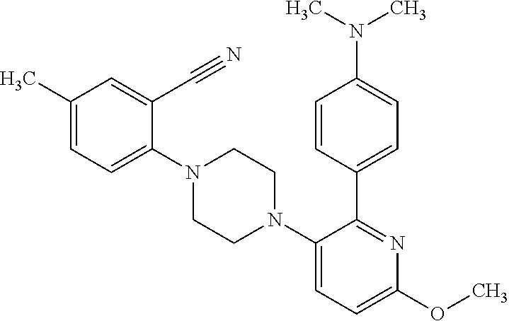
C1=C(N2CCN(C3=CC=C(OC)N=C3C3=CC=C(N(C)C)C=C3)CC2)C(C#N)=CC(C)=C1
